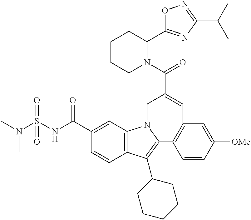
C1(C(NS(N(C)C)(=O)=O)=O)=CC2=C(C=C1)C(C1CCCCC1)=C1N2CC(C(N2C(C3=NC(C(C)C)=NO3)CCCC2)=O)=CC2=C1C=CC([OMe])=C2
